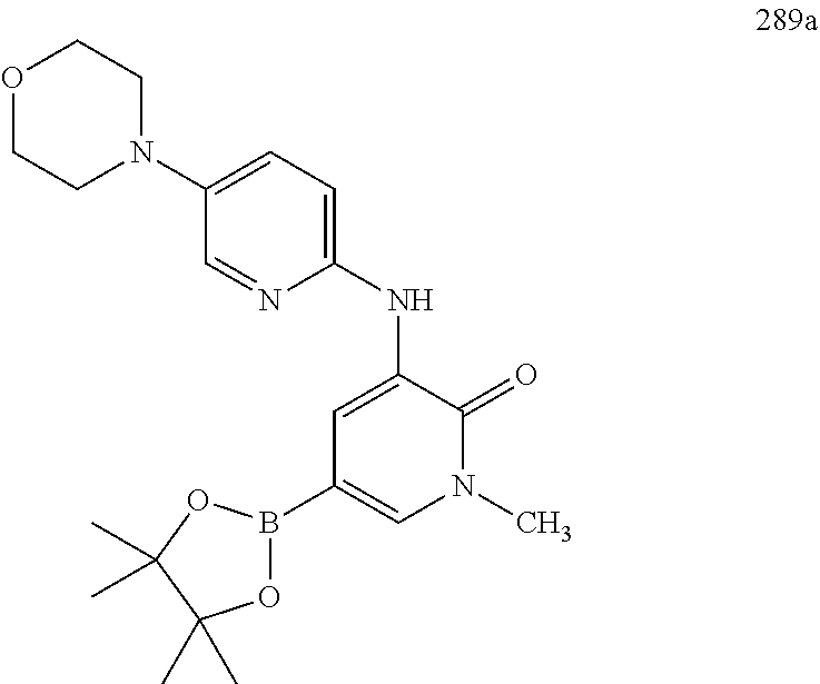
C1=C(NC2=CC=C(N3CCOCC3)C=N2)C(=O)N(C)C=C1B1OC(C)(C)C(C)(C)O1
